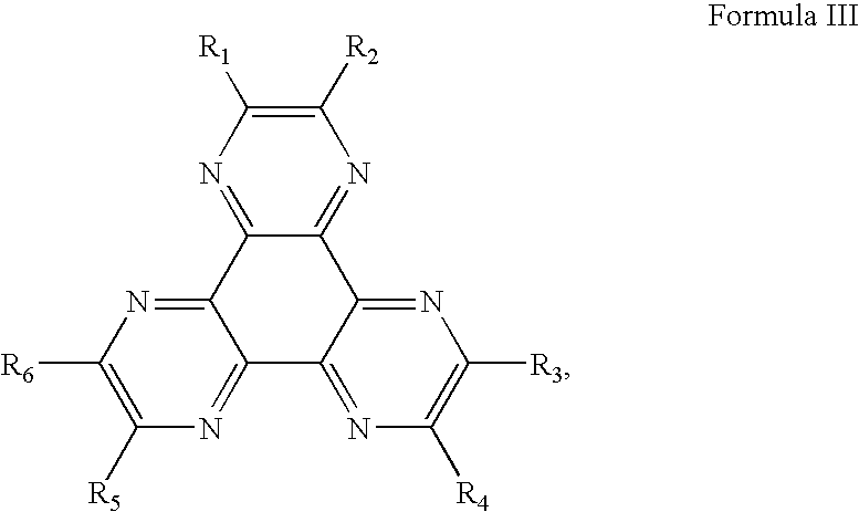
C12=NC([R5])=C([R6])N=C1C1=NC([R1])=C([R2])N=C1C1=NC([R3])=C([R4])N=C21
